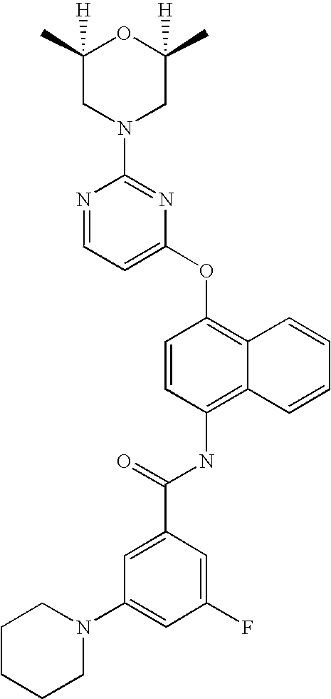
N1=CC=C(OC2=C3C(=C(NC(C4=CC(N5CCCCC5)=CC(F)=C4)=O)C=C2)C=CC=C3)N=C1N1CC(C)([H])OC(C)([H])C1
